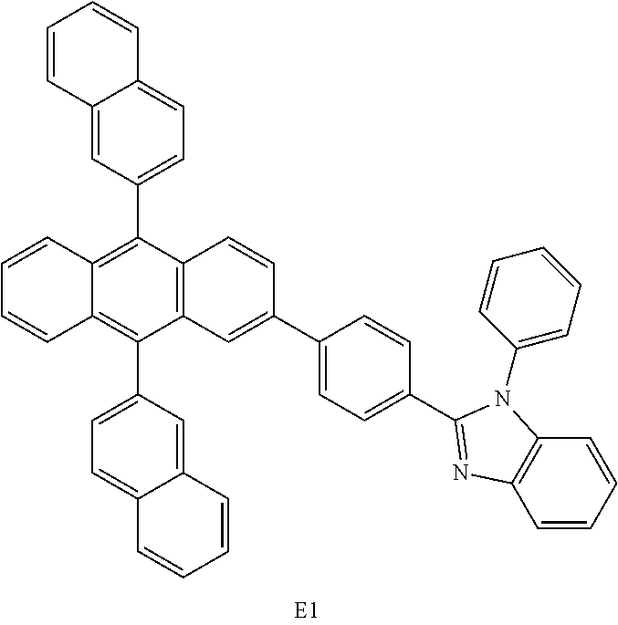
C1=CC2=C(C3=CC=C4C(=C3)C=CC=C4)C3=C(C(C4=CC=C5C(=C4)C=CC=C5)=C2C=C1)C=C(C1=CC=C(C2=NC4=C(C=CC=C4)N2C2=CC=CC=C2)C=C1)C=C3
